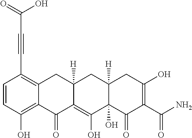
C1=CC(O)=C2C(=C1C#CC(O)=O)CC1([H])C(=C(O)C3(O)C([H])(C1)CC(O)=C(C(N)=O)C3=O)C2=O
